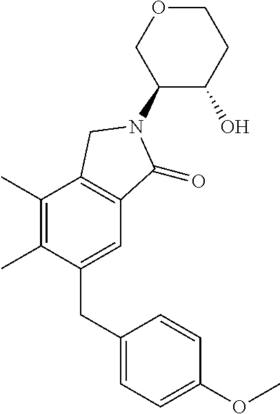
C1(CC2=CC=C(OC)C=C2)=CC2=C(C(C)=C1C)CN(C1C(O)CCOC1)C2=O
